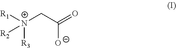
[N+](CC(=O)[O-])([R1])([R3])[R2]
